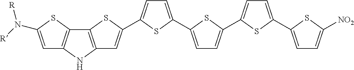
C12=C(SC(C3=CC=C(C4=CC=C(C5=CC=C(C6=CC=C([NO2])S6)S5)S4)S3)=C1)C1=C(N2)C=C(N([R])[R])S1
